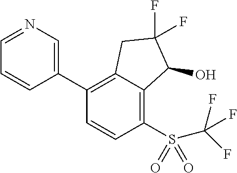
C1(C2=CN=CC=C2)=C2C(=C(S(C(F)(F)F)(=O)=O)C=C1)C(O)C(F)(F)C2
